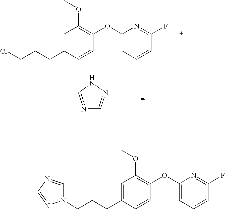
C1=C(CCCCl)C=CC(OC2=CC=CC(F)=N2)=C1OC.N1=CNN=C1.C1=C(CCCN2C=NC=N2)C=CC(OC2=CC=CC(F)=N2)=C1OC
